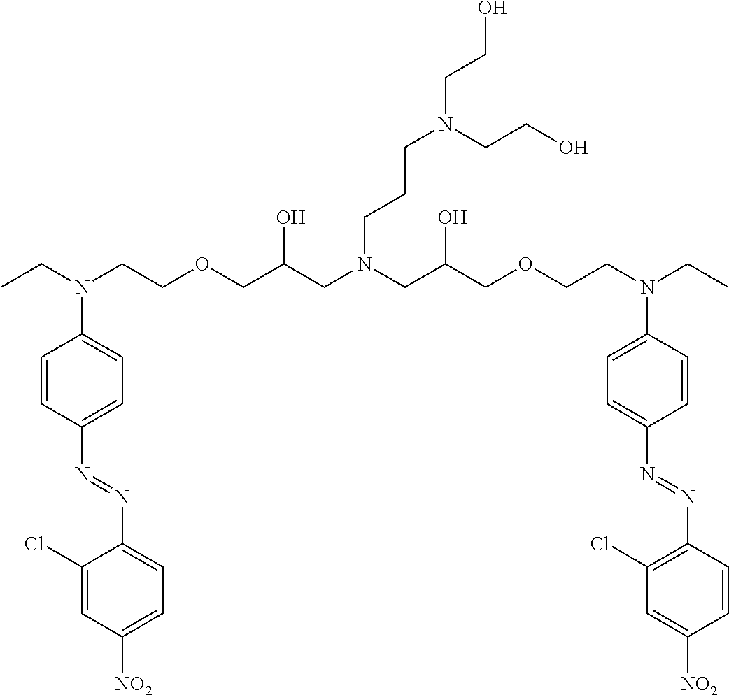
C1(Cl)=CC([NO2])=CC=C1N=NC1=CC=C(N(CC)CCOCC(CN(CC(COCCN(CC)C2=CC=C(N=NC3=C(Cl)C=C([NO2])C=C3)C=C2)O)CCCN(CCO)CCO)O)C=C1
